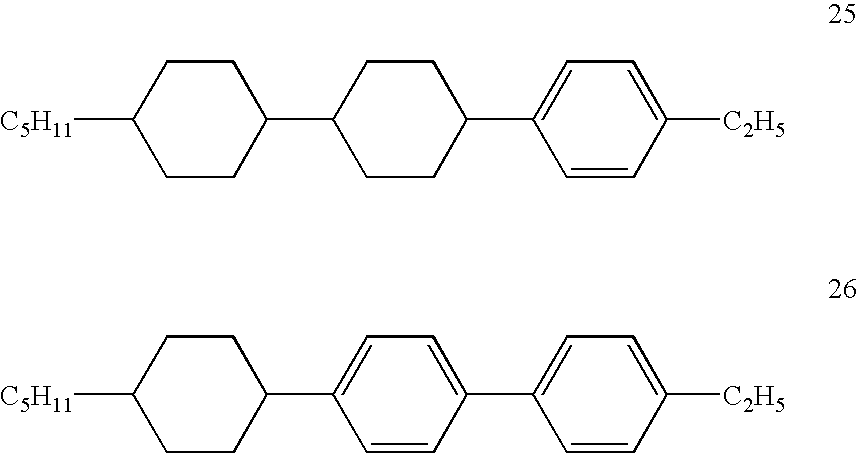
C1CC(C2CCC(C3=CC=C([C2H5])C=C3)CC2)CCC1[C5H11].C1CC(C2=CC=C(C3=CC=C([C2H5])C=C3)C=C2)CCC1[C5H11]
